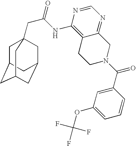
C1C2CC3CC(CC1(CC(=O)NC1=C4C(=NC=N1)CN(C(C1=CC(OC(F)(F)F)=CC=C1)=O)CC4)C3)C2
